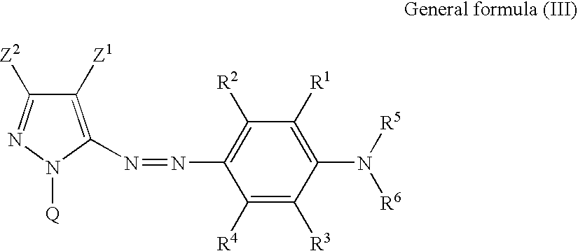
C1(N=NC2=C([Z1])C([Z2])=NN2[Q])=C([R2])C([R1])=C(N([R5])[R6])C([R3])=C1[R4]
